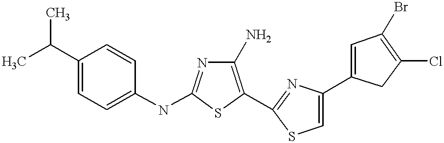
C1(N)=C(C2=NC(C3=CC(Br)=C(Cl)C3)=CS2)SC(NC2=CC=C(C(C)C)C=C2)=N1
